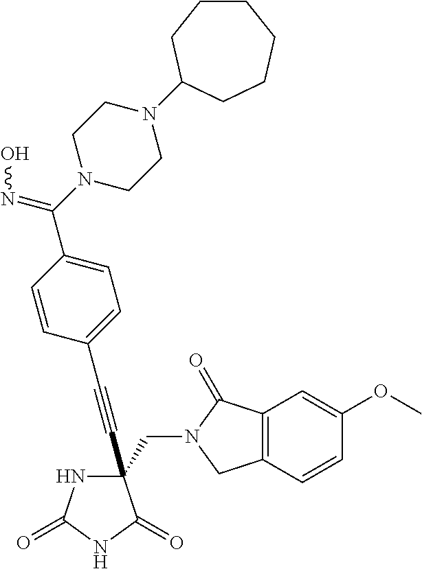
C(#CC1(CN2C(=O)C3=C(C2)C=CC(OC)=C3)NC(=O)NC1=O)C1=CC=C(C(N2CCN(C3CCCCCC3)CC2)=NO)C=C1
